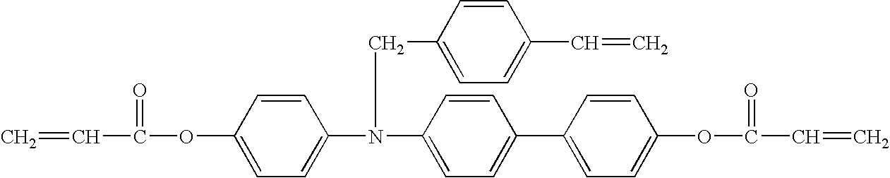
C=CC(=O)OC1=CC=C(N(CC2=CC=C(C=C)C=C2)C2=CC=C(C3=CC=C(OC(=O)C=C)C=C3)C=C2)C=C1
